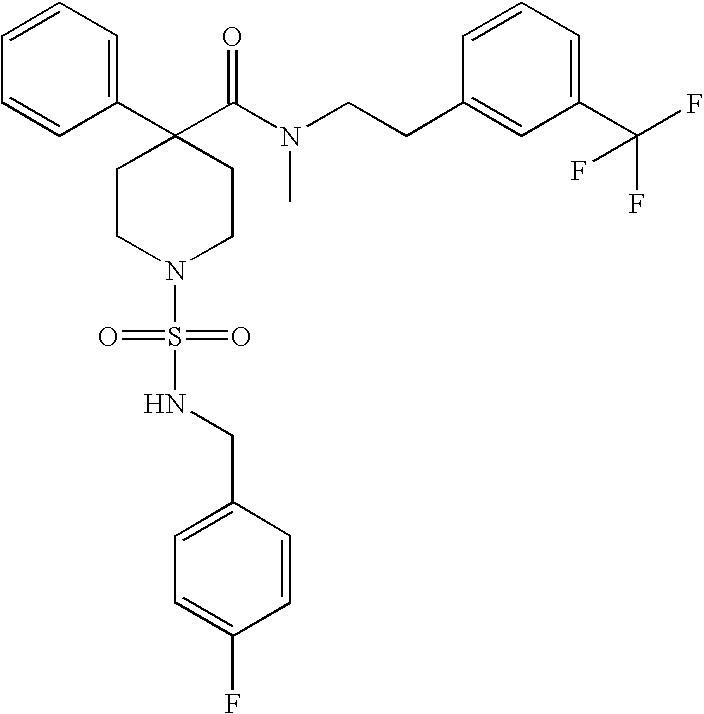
C1=CC=C(C2(C(N(CCC3=CC(C(F)(F)F)=CC=C3)C)=O)CCN(S(=O)(=O)NCC3=CC=C(F)C=C3)CC2)C=C1
